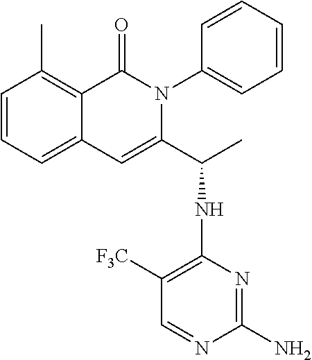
C1=CC=C2C(=C1C)C(=O)N(C1=CC=CC=C1)C(C(NC1=C([F3C])C=NC(N)=N1)C)=C2
